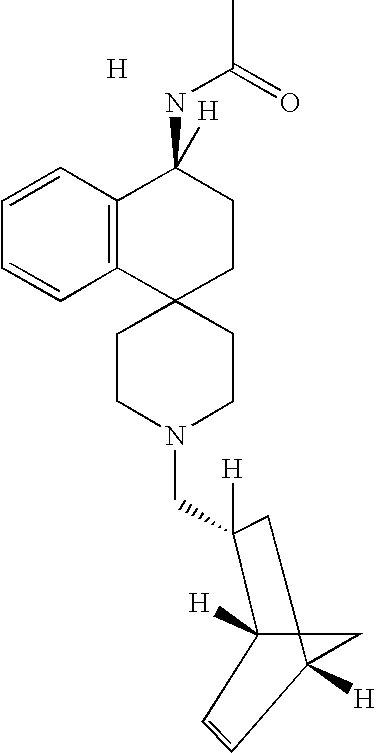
C1CN(CC2([H])C3([H])C4(C([H])(C=C3)C4)C2)CCC12CCC(NC(C)=O)([H])C1=C2C=CC=C1.[H]
